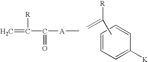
C1=CC=CC([K])=C1.CC([R])=C.C=C(C([A]C)=O)[R]
